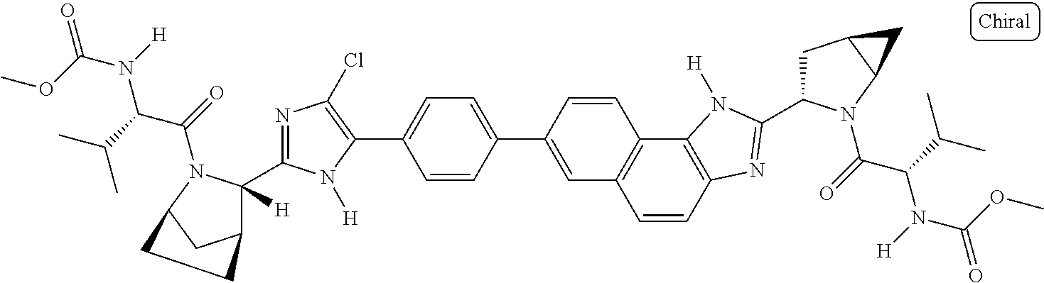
C1=CC2=C(C3=C1C=C(C1=CC=C(C4=C(Cl)N=C(C5([H])C6CC(N5C(=O)C(C(C)C)N([H])C(OC)=O)CC6)N4[H])C=C1)C=C3)N([H])C(C1CC3C(N1C(=O)C(C(C)C)N([H])C(OC)=O)C3)=N2
